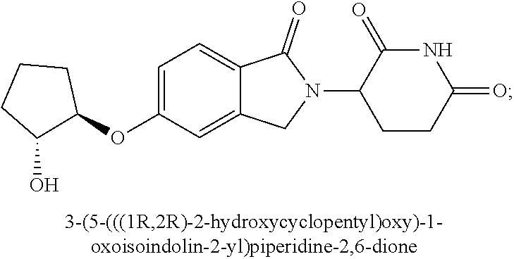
C1=C(OC2CCCC2O)C=C2C(=C1)C(=O)N(C1CCC(=O)NC1=O)C2
